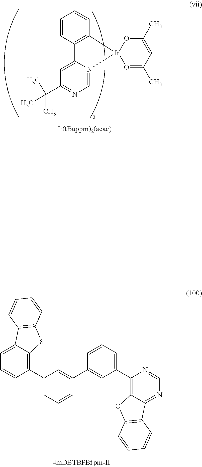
C1(C2=C3C(=CC=C2)C2=C(S3)C=CC=C2)=CC=CC(C2=CC(C3=C4C(=NC=N3)C3=C(O4)C=CC=C3)=CC=C2)=C1.C1=CC2=C(C=C1)[Ir]1(N3=CN=C(C(C)(C)C)C=C23)O=C(C)C=C(C)O1
